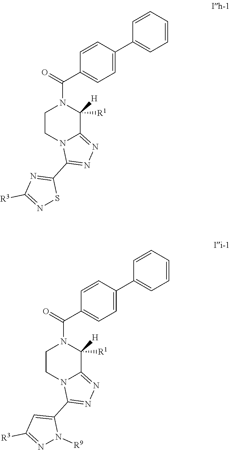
C1=CC(C2=CC=C(C(=O)N3CCN4C(=NN=C4C4=NC([R3])=NS4)C3([H])[R1])C=C2)=CC=C1.C1=CC(C2=CC=C(C(=O)N3CCN4C(=NN=C4C4=CC([R3])=NN4[R9])C3([H])[R1])C=C2)=CC=C1
